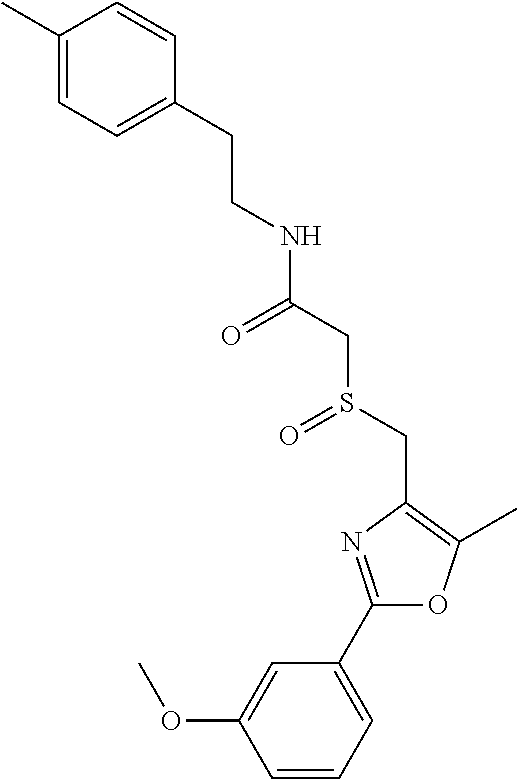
C1(C)=CC=C(CCNC(=O)CS(CC2=C(C)OC(C3=CC=CC(OC)=C3)=N2)=O)C=C1
